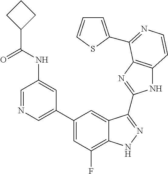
C1=C(C2=CC(F)=C3C(=C2)C(C2=NC4=C(N2)C=CN=C4C2=CC=CS2)=NN3)C=C(NC(=O)C2CCC2)C=N1
